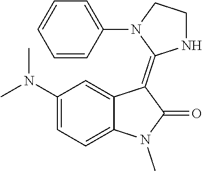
CN1C(=O)C(=C2NCCN2C2=CC=CC=C2)C2=CC(N(C)C)=CC=C12
